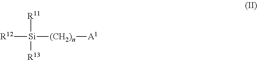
[R12][Si]([(CH2)n][A1])([R11])[R13]
